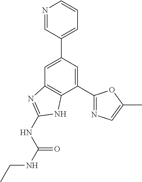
C1=C(C2=CC=CN=C2)C=C(C2=NC=C(C)O2)C2=C1N=C(NC(NCC)=O)N2
